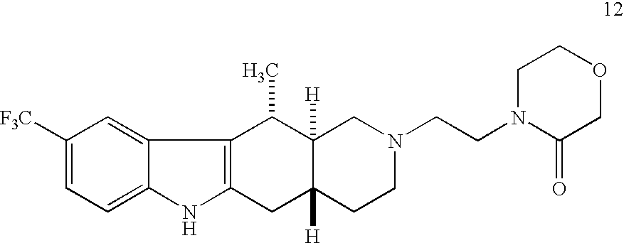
C1=C2C(=CC=C1[F3C])NC1=C2C(C)C2([H])C([H])(C1)CCN(CCN1C(=O)COCC1)C2
